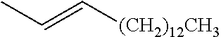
C(=C[(CH2)12CH3])C
